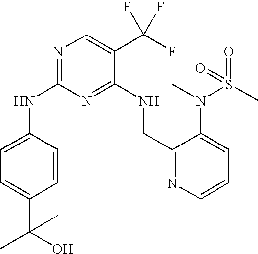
C1(NC2=CC=C(C(C)(O)C)C=C2)=NC=C(C(F)(F)F)C(NCC2=NC=CC=C2N(C)S(C)(=O)=O)=N1
